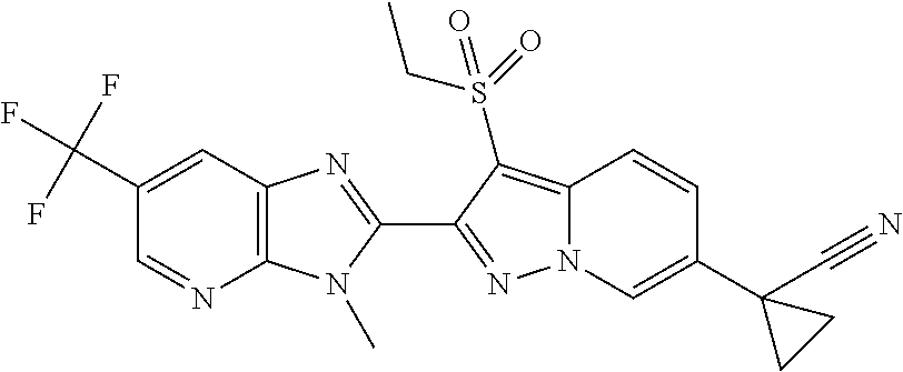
C1(C(F)(F)F)=CC2=C(N=C1)N(C)C(C1=NN3C(=C1S(=O)(CC)=O)C=CC(C1(C#N)CC1)=C3)=N2
